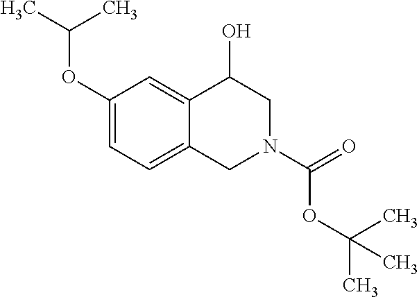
C1(OC(C)C)=CC=C2C(=C1)C(O)CN(C(=O)OC(C)(C)C)C2
